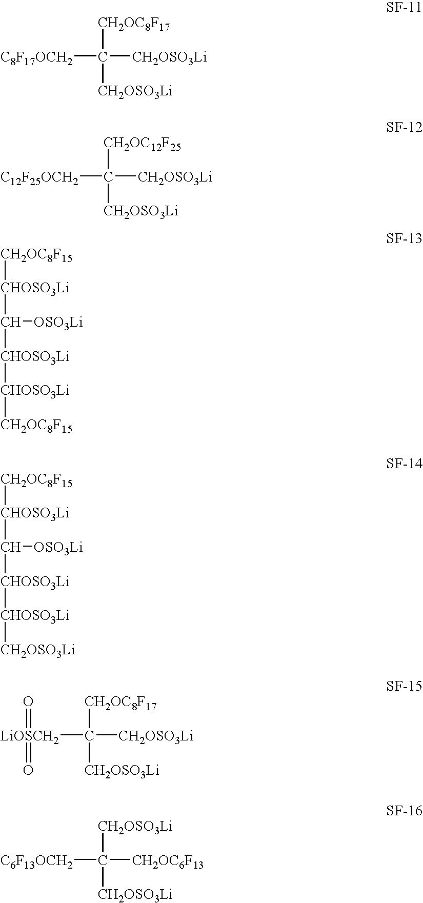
[C8F17OCH2]C([CH2OSO3Li])([CH2OC8F17])[CH2OSO3Li].[C12F25OCH2]C([CH2OSO3Li])([CH2OC12F25])[CH2OSO3Li].[CH2OC8F15][CHOSO3Li]C([CHOSO3Li][CHOSO3Li][CH2OC8F15])[OSO3Li].[CH2OC8F15][CHOSO3Li]C([CHOSO3Li][CHOSO3Li][CH2OSO3Li])[OSO3Li].[LiOSCH2](C([CH2OSO3Li])([CH2OC8F17])[CH2OSO3Li])(=O)=O.[C6F13OCH2]C([CH2OC6F13])([CH2OSO3Li])[CH2OSO3Li]
